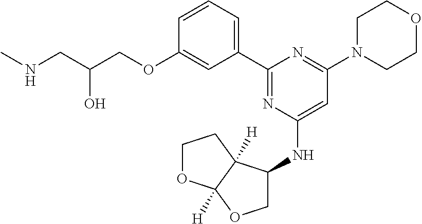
C1=CC=C(C2=NC(NC3COC4([H])C3([H])CCO4)=CC(N3CCOCC3)=N2)C=C1OCC(CNC)O
